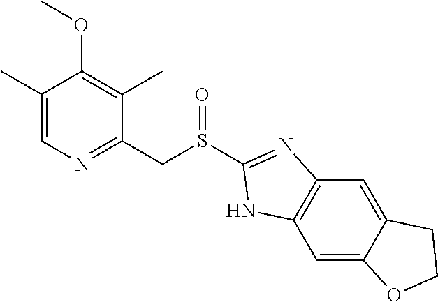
C1(C)=CN=C(CS(C2=NC3=C(C=C4C(=C3)CCO4)N2)=O)C(C)=C1OC
